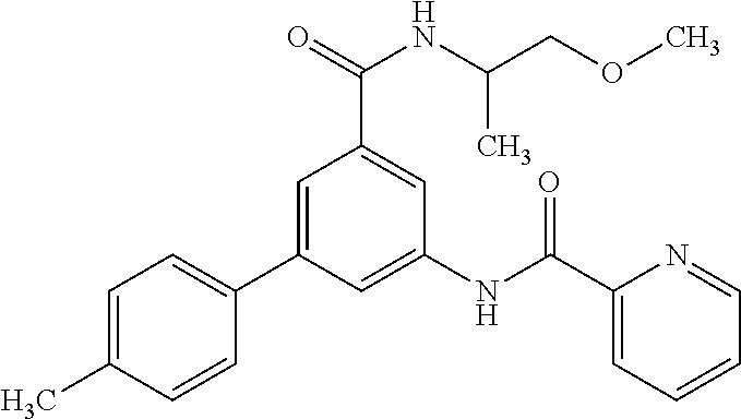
C1=C(C)C=CC(C2=CC(C(=O)NC(C)COC)=CC(NC(C3=CC=CC=N3)=O)=C2)=C1
